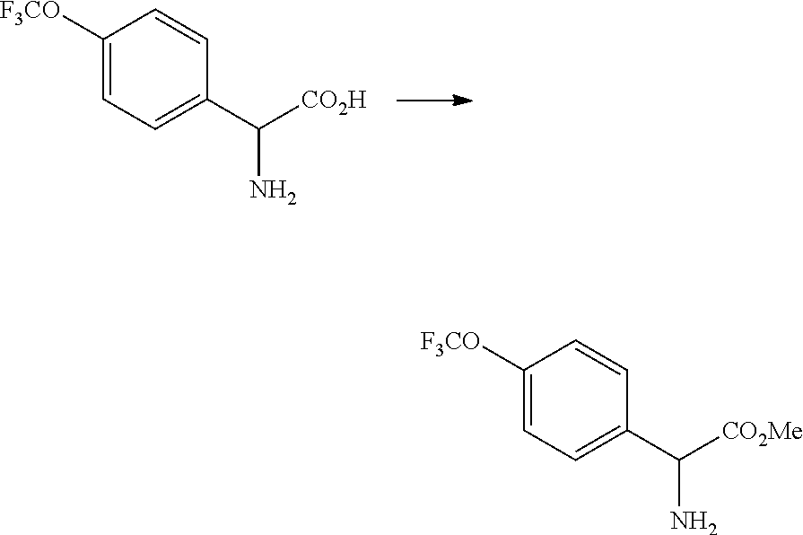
C1([F3CO])=CC=C(C([CO2H])N)C=C1.C1([F3CO])=CC=C(C([CO2Me])N)C=C1
